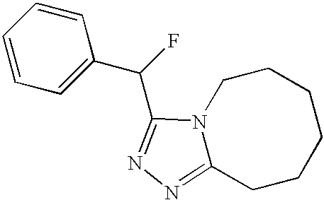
C1=CC=CC=C1C(F)C1=NN=C2N1CCCCCC2
